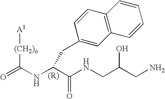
[A1][(CH2)o]C(=O)NC(C(NCC(CN)O)=O)CC1=CC2=C(C=C1)C=CC=C2
